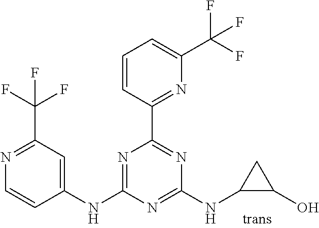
C1(NC2=NC(C3=NC(C(F)(F)F)=CC=C3)=NC(NC3C(O)C3)=N2)=CC(C(F)(F)F)=NC=C1
